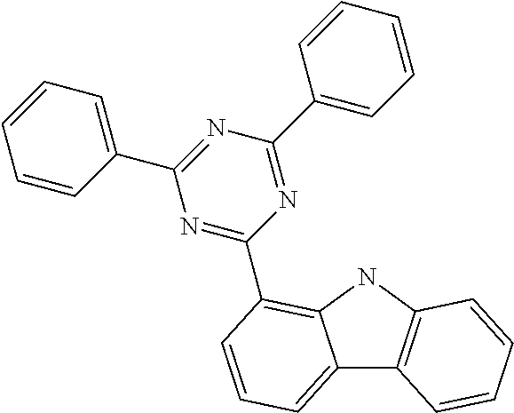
C12=CC=CC(C3=NC(C4=CC=CC=C4)=NC(C4=CC=CC=C4)=N3)=C1NC1=C2C=CC=C1
